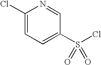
C1(Cl)=CC=C(S(Cl)(=O)=O)C=N1
